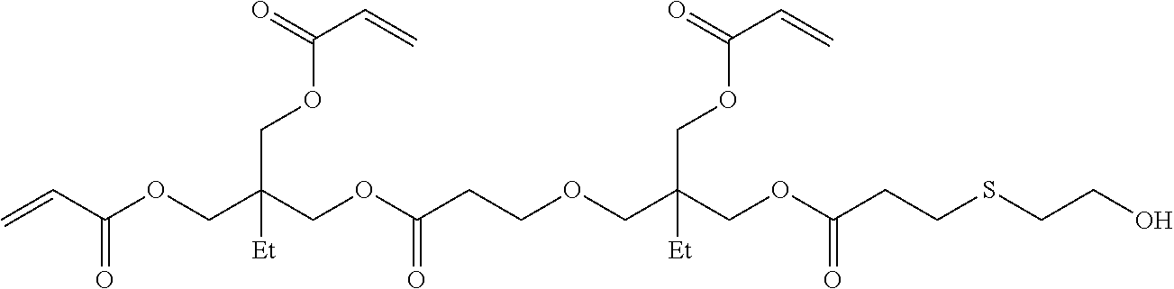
C=CC(OCC(COC(CCOCC(COC(CCSCCO)=O)(COC(C=C)=O)[Et])=O)(COC(C=C)=O)[Et])=O
